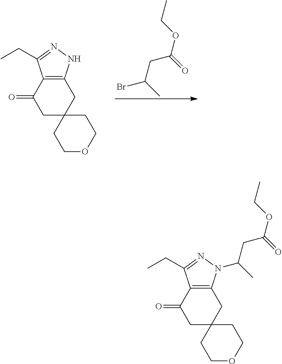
C1C2(CC3=C(C1=O)C(CC)=NN3)CCOCC2.BrC(C)CC(OCC)=O.C1C2(CC3=C(C1=O)C(CC)=NN3C(C)CC(OCC)=O)CCOCC2
